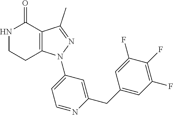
C12=C(C(C)=NN1C1=CC=NC(CC3=CC(F)=C(F)C(F)=C3)=C1)C(=O)NCC2
